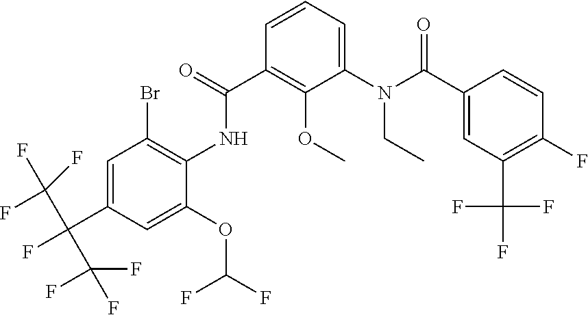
C1=CC=C(N(C(C2=CC(C(F)(F)F)=C(F)C=C2)=O)CC)C(OC)=C1C(=O)NC1=C(Br)C=C(C(F)(C(F)(F)F)C(F)(F)F)C=C1OC(F)F
